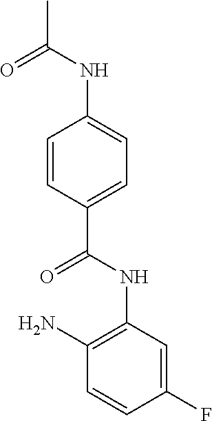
C1(N)=C(NC(C2=CC=C(NC(C)=O)C=C2)=O)C=C(F)C=C1
